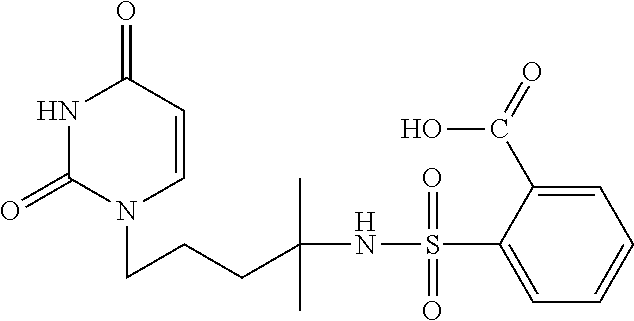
N1C(=O)N(CCCC(NS(C2=CC=CC=C2C(=O)O)(=O)=O)(C)C)C=CC1=O
